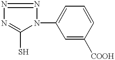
N1=NN(C2=CC=CC([COOH])=C2)C(S)=N1
